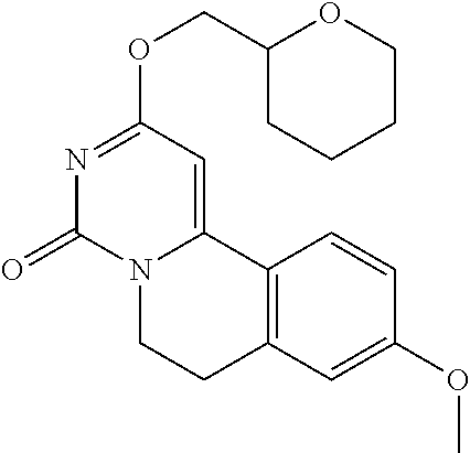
N1=C(OCC2CCCCO2)C=C2N(C1=O)CCC1=C2C=CC(OC)=C1
